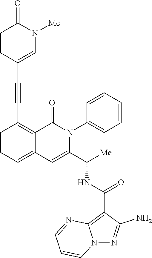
C1=CC=C2C(=C1C#CC1=CN([Me])C(=O)C=C1)C(=O)N(C1=CC=CC=C1)C(C([Me])NC(C1=C3N(N=C1N)C=CC=N3)=O)=C2
